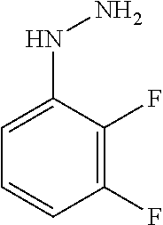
C1=C(NN)C(F)=C(F)C=C1
